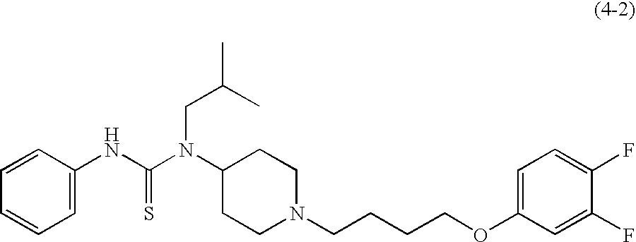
C1=C(NC(N(C2CCN(CCCCOC3=CC=C(F)C(F)=C3)CC2)CC(C)C)=S)C=CC=C1
